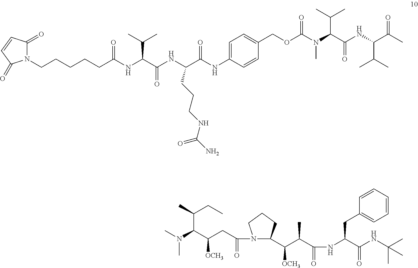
N1(CCCCCC(NC(C(NC(C(NC2=CC=C(COC(N(C(C(NC(C(C)C)C(=O)C)=O)C(C)C)C)=O)C=C2)=O)CCCNC(N)=O)=O)C(C)C)=O)C(=O)C=CC1=O.C(C(CC)C)(C([OCH3])CC(N1C(C(C(C(NC(CC2=CC=CC=C2)C(=O)NC(C)(C)C)=O)C)[OCH3])CCC1)=O)N(C)C
